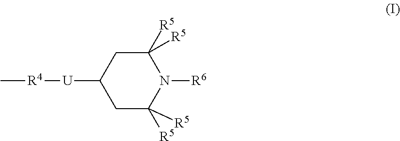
C1([R5])([R5])CC([U][R4]C)CC([R5])([R5])N1[R6]
